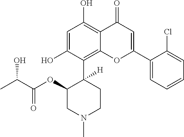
C1=C(O)C(C2([H])C(OC(C(C)O)=O)CN(C)CC2)=C2C(=C1O)C(=O)C=C(C1=CC=CC=C1Cl)O2
